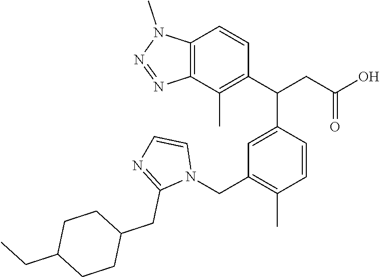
C12=C(C(C)=C(C(CC(O)=O)C3=CC(CN4C=CN=C4CC4CCC(CC)CC4)=C(C)C=C3)C=C1)N=NN2C
